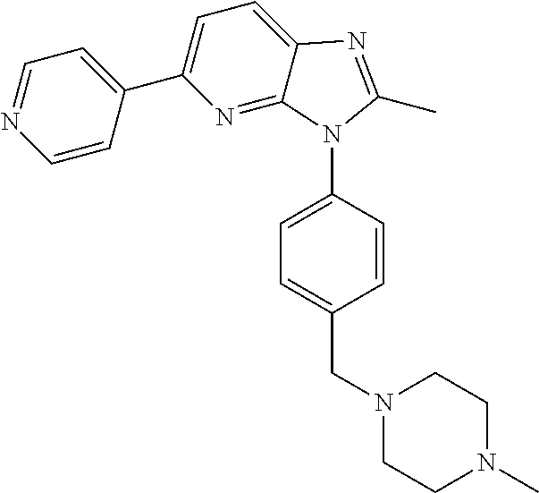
C1=C2C(=NC(C3=CC=NC=C3)=C1)N(C1=CC=C(CN3CCN(C)CC3)C=C1)C(C)=N2
